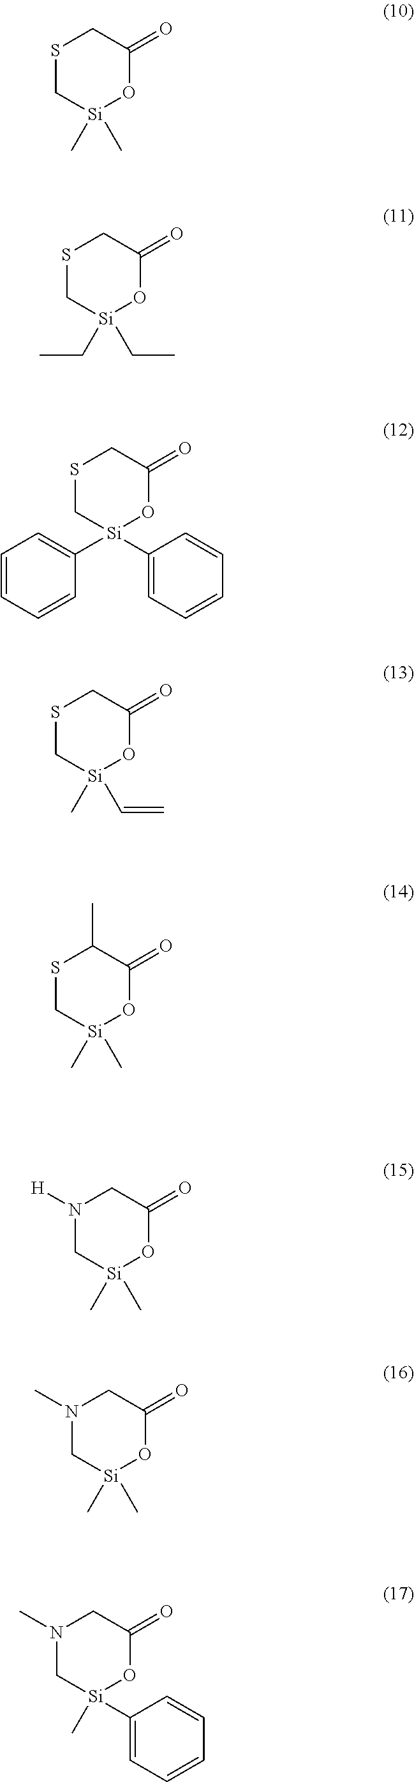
S1C[Si](C)(C)OC(=O)C1.S1C[Si](CC)(CC)OC(=O)C1.S1C[Si](C2=CC=CC=C2)(C2=CC=CC=C2)OC(=O)C1.S1C[Si](C)(C=C)OC(=O)C1.S1C[Si](C)(C)OC(=O)C1C.N1([H])C[Si](C)(C)OC(=O)C1.N1(C)C[Si](C)(C)OC(=O)C1.N1(C)C[Si](C)(C2=CC=CC=C2)OC(=O)C1
